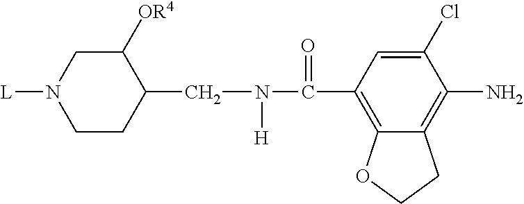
C12=C(C(N(CC3C([OR4])CN([L])CC3)[H])=O)C=C(Cl)C(N)=C1CCO2
